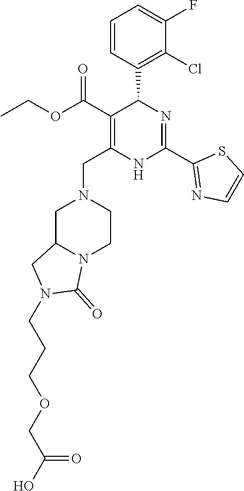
C1=CC(C2C(C(OCC)=O)=C(CN3CC4N(CC3)C(=O)N(CCCOCC(O)=O)C4)NC(C3=NC=CS3)=N2)=C(Cl)C(F)=C1
